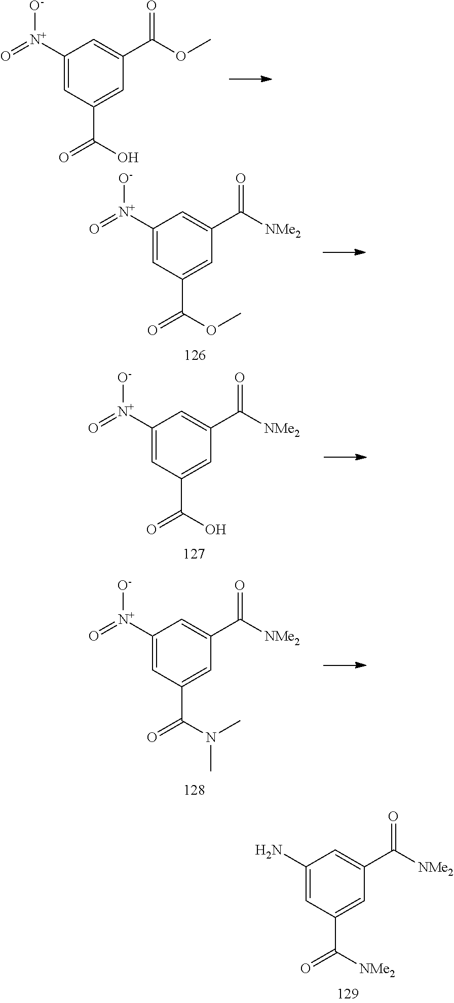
C1(N)=CC(C([NMe2])=O)=CC(C(=O)[NMe2])=C1.C1([N+](=O)[O-])=CC(C(O)=O)=CC(C(=O)OC)=C1.C1([N+](=O)[O-])=CC(C(OC)=O)=CC(C(=O)[NMe2])=C1.C1([N+](=O)[O-])=CC(C(O)=O)=CC(C(=O)[NMe2])=C1.C1([N+](=O)[O-])=CC(C(N(C)C)=O)=CC(C(=O)[NMe2])=C1
